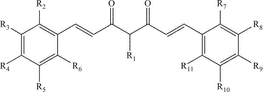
C1([R3])=C([R4])C([R5])=C([R6])C(C=CC(C(C(C=CC2=C([R11])C([R10])=C([R9])C([R8])=C2[R7])=O)[R1])=O)=C1[R2]
